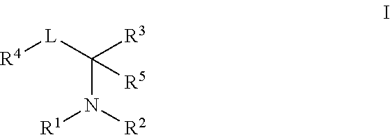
[R4][L]C([R3])([R5])N([R2])[R1]
